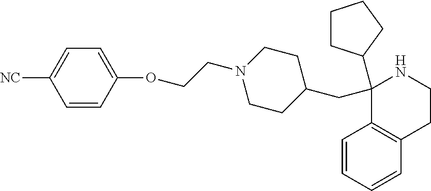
C1(C2CCCC2)(CC2CCN(CCOC3=CC=C([NC])C=C3)CC2)C2=C(CCN1)C=CC=C2
